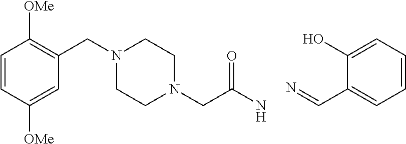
C1=CC([OMe])=CC(CN2CCN(CC(N)=O)CC2)=C1[OMe].N=CC1=CC=CC=C1O
